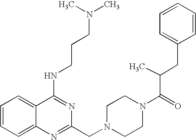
C1=CC=C2C(=C1)C(NCCCN(C)C)=NC(CN1CCN(C(=O)C(C)CC3=CC=CC=C3)CC1)=N2
